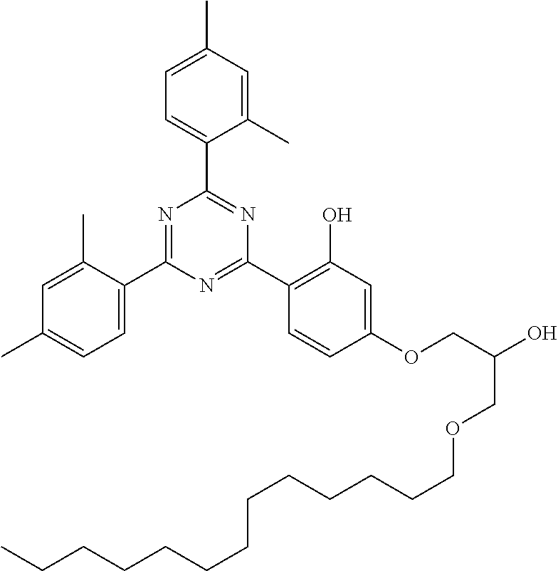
C1(C2=NC(C3=C(O)C=C(OCC(COCCCCCCCCCCCCC)O)C=C3)=NC(C3=CC=C(C)C=C3C)=N2)=CC=C(C)C=C1C
